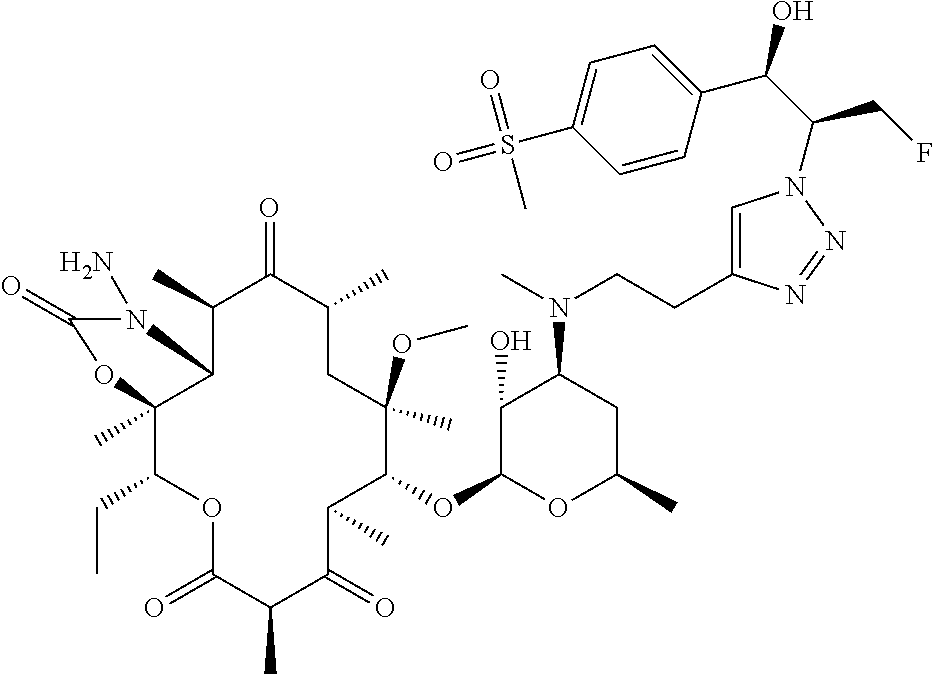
C1(C)C2C(C)(C(CC)OC(=O)C(C)C(=O)C(C)C(OC3OC(C)CC(N(C)CCC4=CN(C(C(O)C5=CC=C(S(=O)(=O)C)C=C5)CF)N=N4)C3O)C(C)(OC)CC(C)C1=O)OC(=O)N2N
